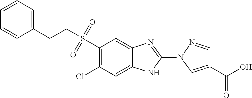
S(C1=C(Cl)C=C2C(=C1)N=C(N1C=C(C(O)=O)C=N1)N2)(CCC1=CC=CC=C1)(=O)=O
